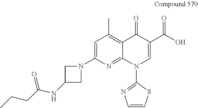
C1=C(N2CC(NC(CCC)=O)C2)N=C2C(=C1C)C(=O)C(C(O)=O)=CN2C1=NC=CS1
